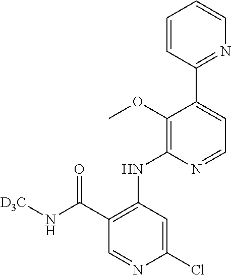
C1(Cl)=CC(NC2=C(OC)C(C3=NC=CC=C3)=CC=N2)=C(C(=O)N[D3C])C=N1
